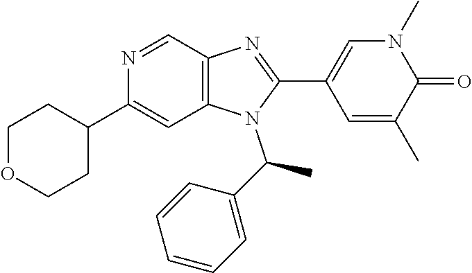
N1=CC2=C(C=C1C1CCOCC1)N(C(C1=CC=CC=C1)C)C(C1=CN(C)C(=O)C(C)=C1)=N2
